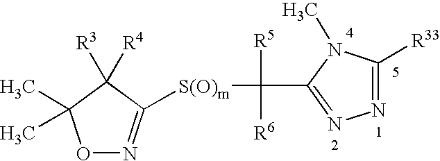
O1N=C([S(O)m]C(C2=NN=C([R33])N2C)([R5])[R6])C([R3])([R4])C1(C)C
